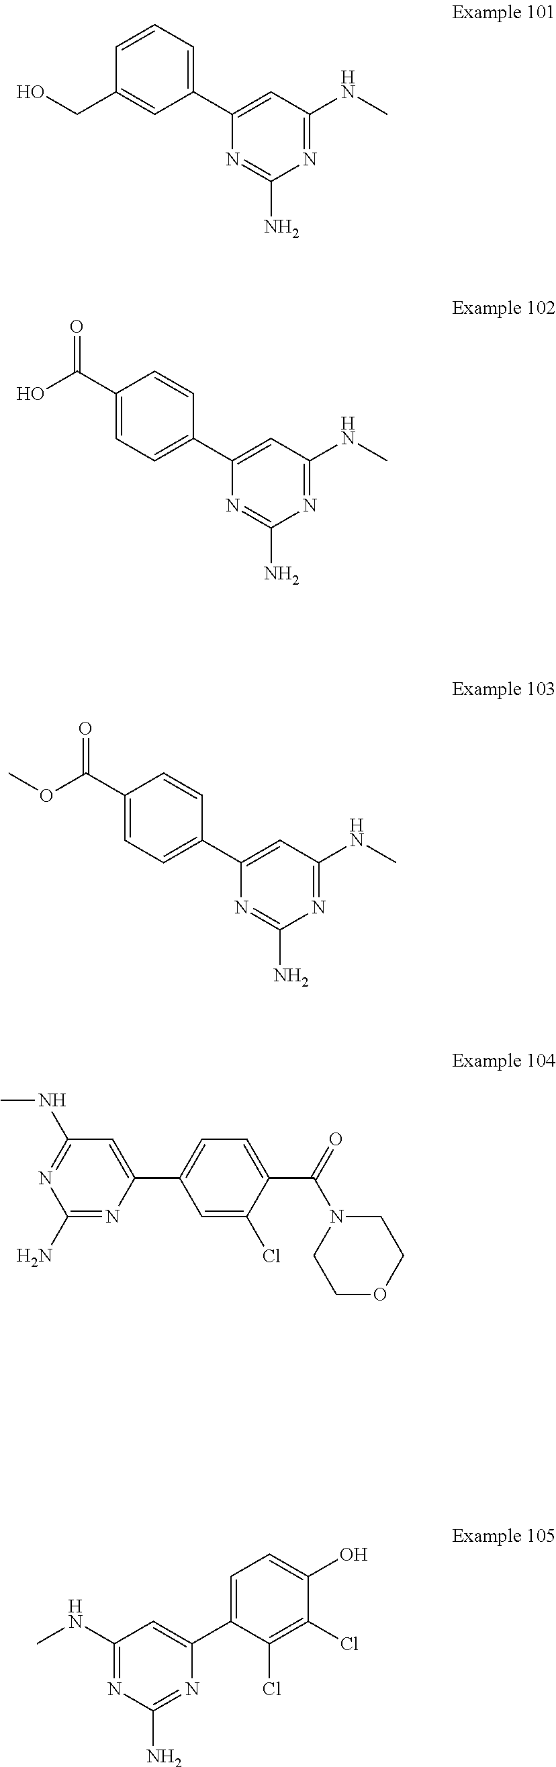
C1(CO)=CC(C2=CC(NC)=NC(N)=N2)=CC=C1.C1=C(C(O)=O)C=CC(C2=CC(NC)=NC(N)=N2)=C1.C1=C(C(OC)=O)C=CC(C2=CC(NC)=NC(N)=N2)=C1.C1(N)=NC(C2=CC=C(C(=O)N3CCOCC3)C(Cl)=C2)=CC(NC)=N1.C1(Cl)=C(Cl)C(C2=CC(NC)=NC(N)=N2)=CC=C1O
